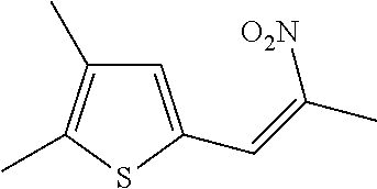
C1=C(C=C(C)[O2N])SC(C)=C1C
